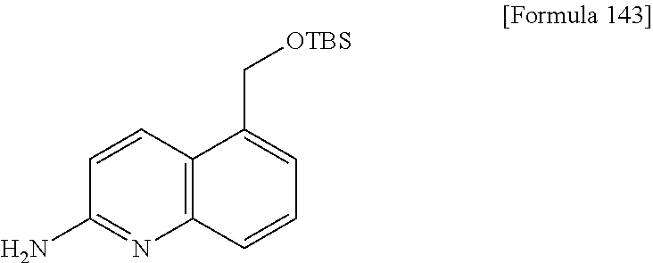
C12=C(C=CC(N)=N1)C(C[OTBS])=CC=C2
